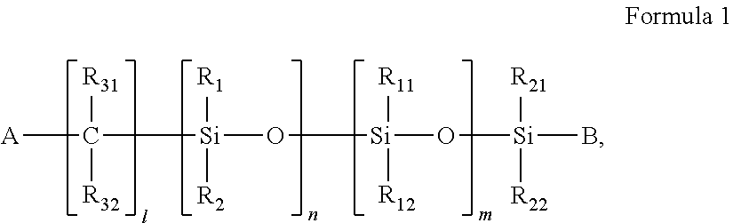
[A]C([Si](O[Si](O[Si](B)([R21])[R22])([R11])[R12])([R1])[R2])([R31])[R32]
